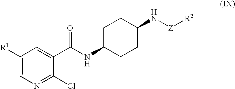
ClC1=NC=C([R1])C=C1C(NC1CCC(N[Z][R2])CC1)=O
